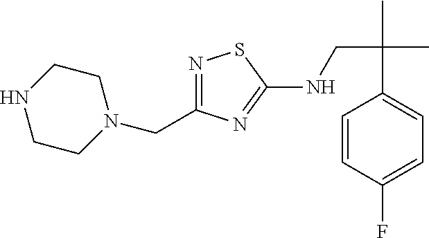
N1=C(CN2CCNCC2)N=C(NCC(C)(C)C2=CC=C(F)C=C2)S1
